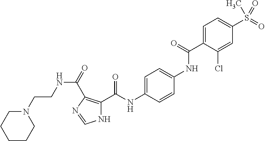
C1=C(C(NC2=CC=C(NC(C3=C(C(=O)NCCN4CCCCC4)N=CN3)=O)C=C2)=O)C(Cl)=CC(S(=O)(=O)C)=C1
